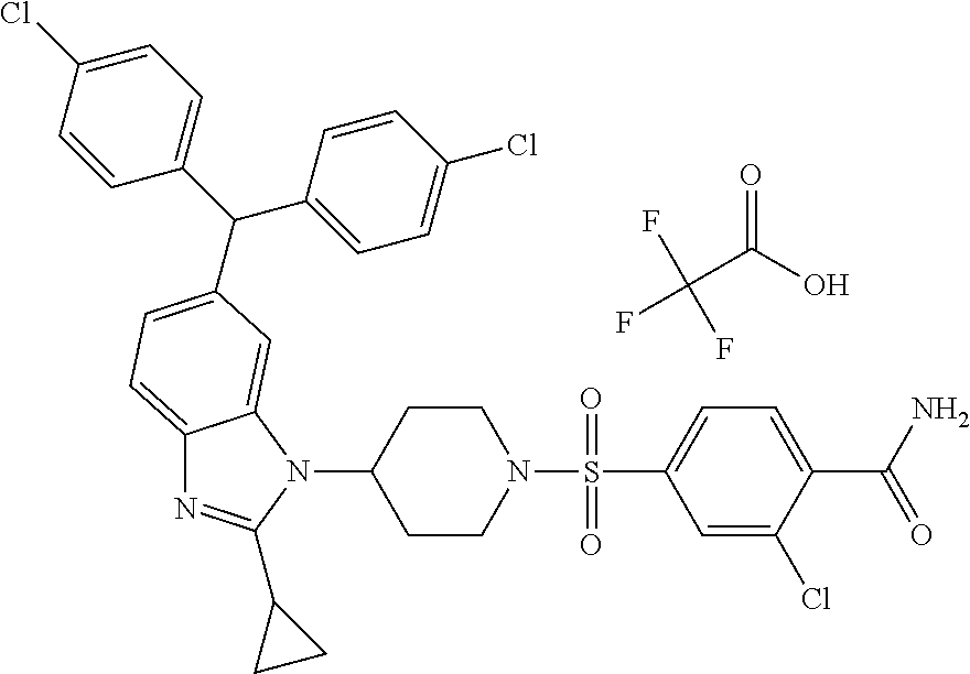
FC(C(O)=O)(F)F.C1CN(S(=O)(=O)C2=CC=C(C(N)=O)C(Cl)=C2)CCC1N1C2=CC(C(C3=CC=C(Cl)C=C3)C3=CC=C(Cl)C=C3)=CC=C2N=C1C1CC1
